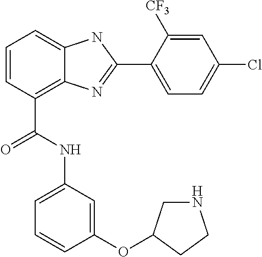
C1=CC(C(NC2=CC=CC(OC3CNCC3)=C2)=O)=C2C(=C1)NC(C1=CC=C(Cl)C=C1[CF3])=N2
